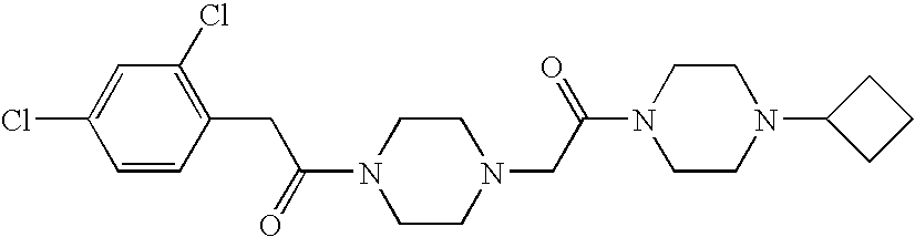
N1(C(=O)CC2=C(Cl)C=C(Cl)C=C2)CCN(CC(N2CCN(C3CCC3)CC2)=O)CC1
